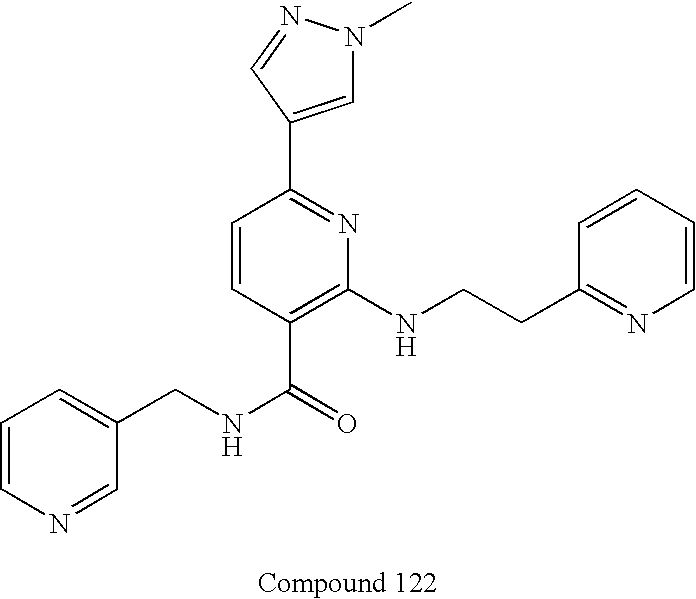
C1=CN=CC(CNC(=O)C2=C(NCCC3=NC=CC=C3)N=C(C3=CN(C)N=C3)C=C2)=C1
